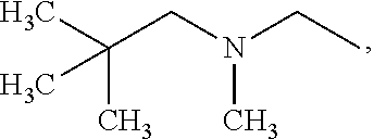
C(CN(CC)C)(C)(C)C
